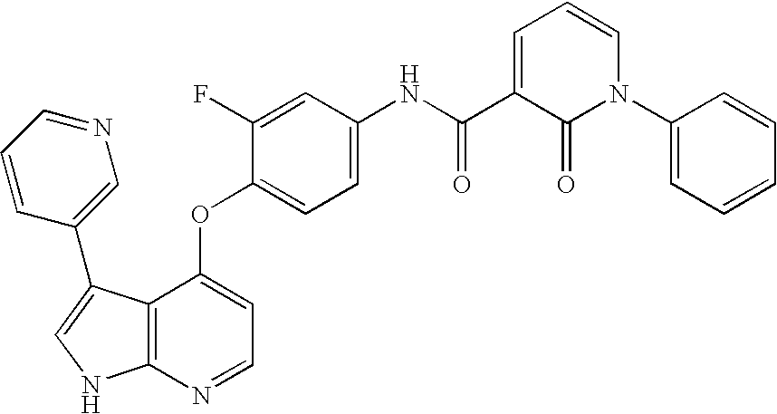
C1=C(F)C(OC2=CC=NC3=C2C(C2=CN=CC=C2)=CN3)=CC=C1NC(C1=CC=CN(C2=CC=CC=C2)C1=O)=O
